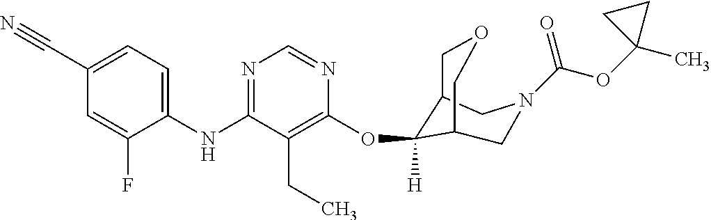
C1(NC2=NC=NC(OC3([H])C4COCC3CN(C(OC3(C)CC3)=O)C4)=C2CC)=CC=C(C#N)C=C1F
